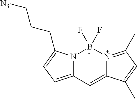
[N3]CCCC1=CC=C2N1B(F)(F)N1=C(C)C=C(C)C1=C2
